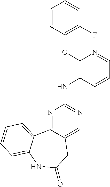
N1=C2C(=CN=C1NC1=C(OC3=C(F)C=CC=C3)N=CC=C1)CC(=O)NC1=CC=CC=C21
